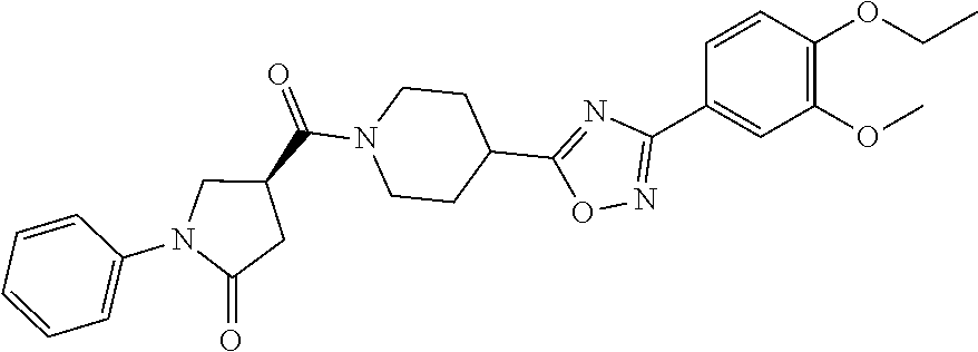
C1=CC(OCC)=C(OC)C=C1C1=NOC(C2CCN(C(=O)C3CN(C4=CC=CC=C4)C(=O)C3)CC2)=N1
